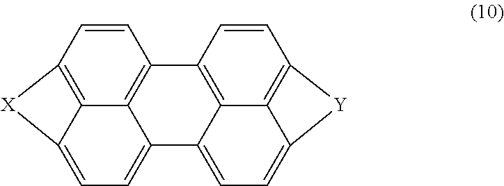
C1=CC2=C3C4=C1C1=C5C6=C(C=C1)[Y]C6=CC=C5C4=CC=C3[X]2
